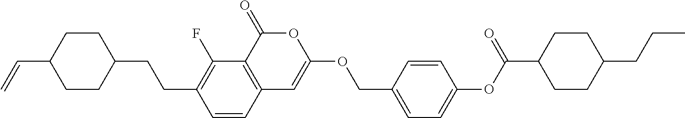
C12=C(C(=O)OC(OCC3=CC=C(OC(C4CCC(CCC)CC4)=O)C=C3)=C1)C(F)=C(CCC1CCC(C=C)CC1)C=C2
